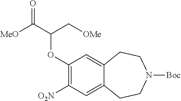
C1([O2N])=C(OC(C([MeO])=O)C[OMe])C=C2C(=C1)CCN([Boc])CC2
